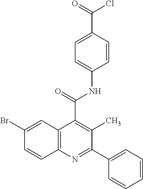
C1(C2=NC3=C(C(C(NC4=CC=C(C(=O)Cl)C=C4)=O)=C2C)C=C(Br)C=C3)=CC=CC=C1
